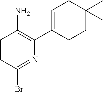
C1=CC(Br)=NC(C2=CCC(C)(C)CC2)=C1N
